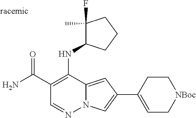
O=C(C1=C(NC2C(F)(C)CCC2)C2=CC(C3=CC[NBoc]CC3)=CN2N=C1)N
